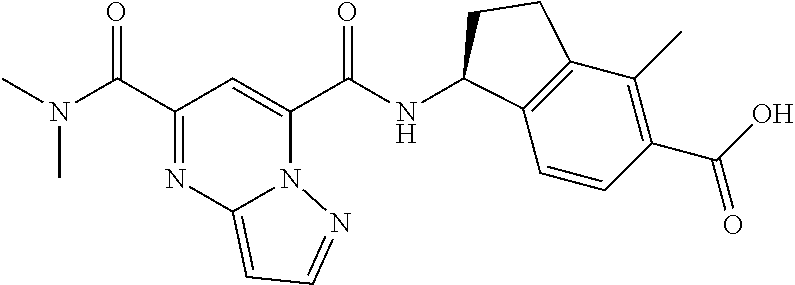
N(C(C1=NC2=CC=NN2C(C(NC2C3=C(C(C)=C(C(O)=O)C=C3)CC2)=O)=C1)=O)(C)C
